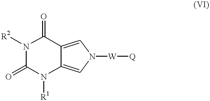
N1([R2])C(=O)N([R1])C2=CN([W][Q])C=C2C1=O
